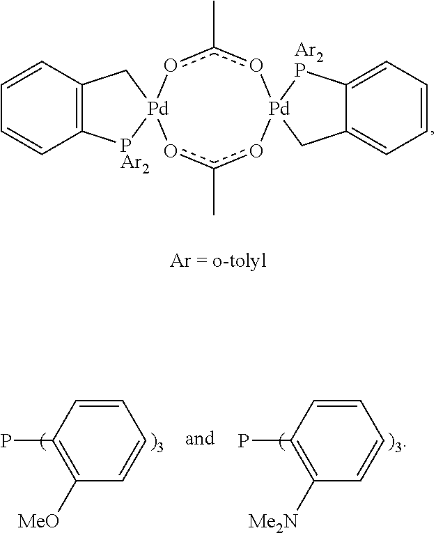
C12=C(C=CC=C1)C[Pd]1([PAr2]2)oc(C)o[Pd]2(oc(C)o1)CC1=CC=CC=C1[Ar2P]2.C1=CC(P)=C([Me2N])C=C1.C1=CC(P)=C([MeO])C=C1
